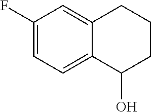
C1(F)=CC=C2C(=C1)CCCC2O
